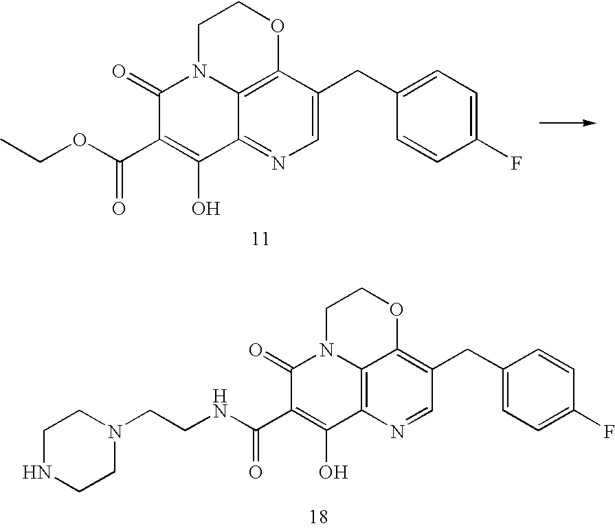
CCOC(C1=C(O)C2=NC=C(CC3=CC=C(F)C=C3)C3=C2N(C1=O)CCO3)=O.C1NCCN(CCNC(C2=C(O)C3=C4N(C2=O)CCOC4=C(CC2=CC=C(F)C=C2)C=N3)=O)C1
